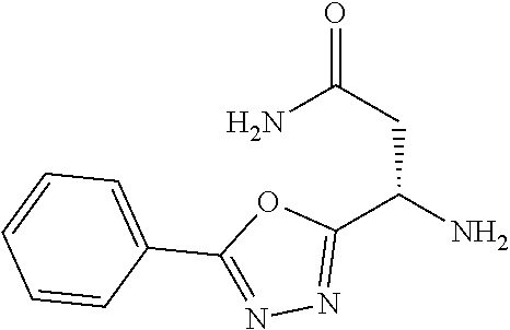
C1(C2=NN=C(C(N)CC(N)=O)O2)=CC=CC=C1
